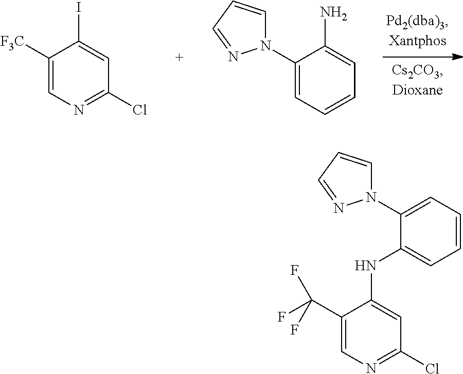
C1([F3C])=CN=C(Cl)C=C1I.C1(N2C=CC=N2)=CC=CC=C1N.C1(C(F)(F)F)=CN=C(Cl)C=C1NC1=CC=CC=C1N1C=CC=N1
